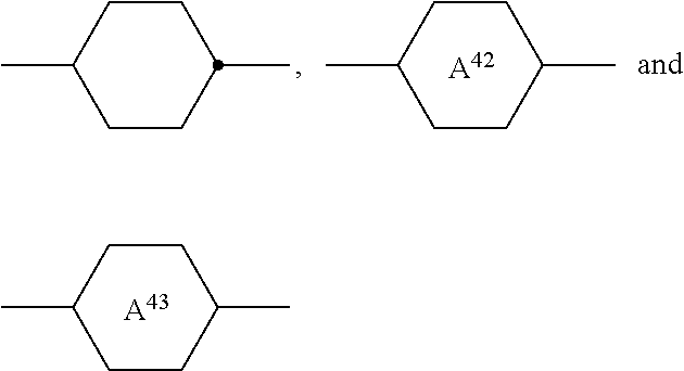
C1(C)CCC(C)CC1.[A43].C1(C)CCC(C)CC1.C1(C)CCC(C)CC1.[A42]
